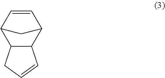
C12C(C=CC1)C1C=CC2C1
